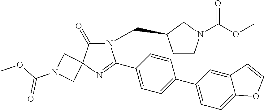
N1(CC2CCN(C(OC)=O)C2)C(=O)C2(N=C1C1=CC=C(C3=CC=C4C(=C3)C=CO4)C=C1)CN(C(OC)=O)C2
